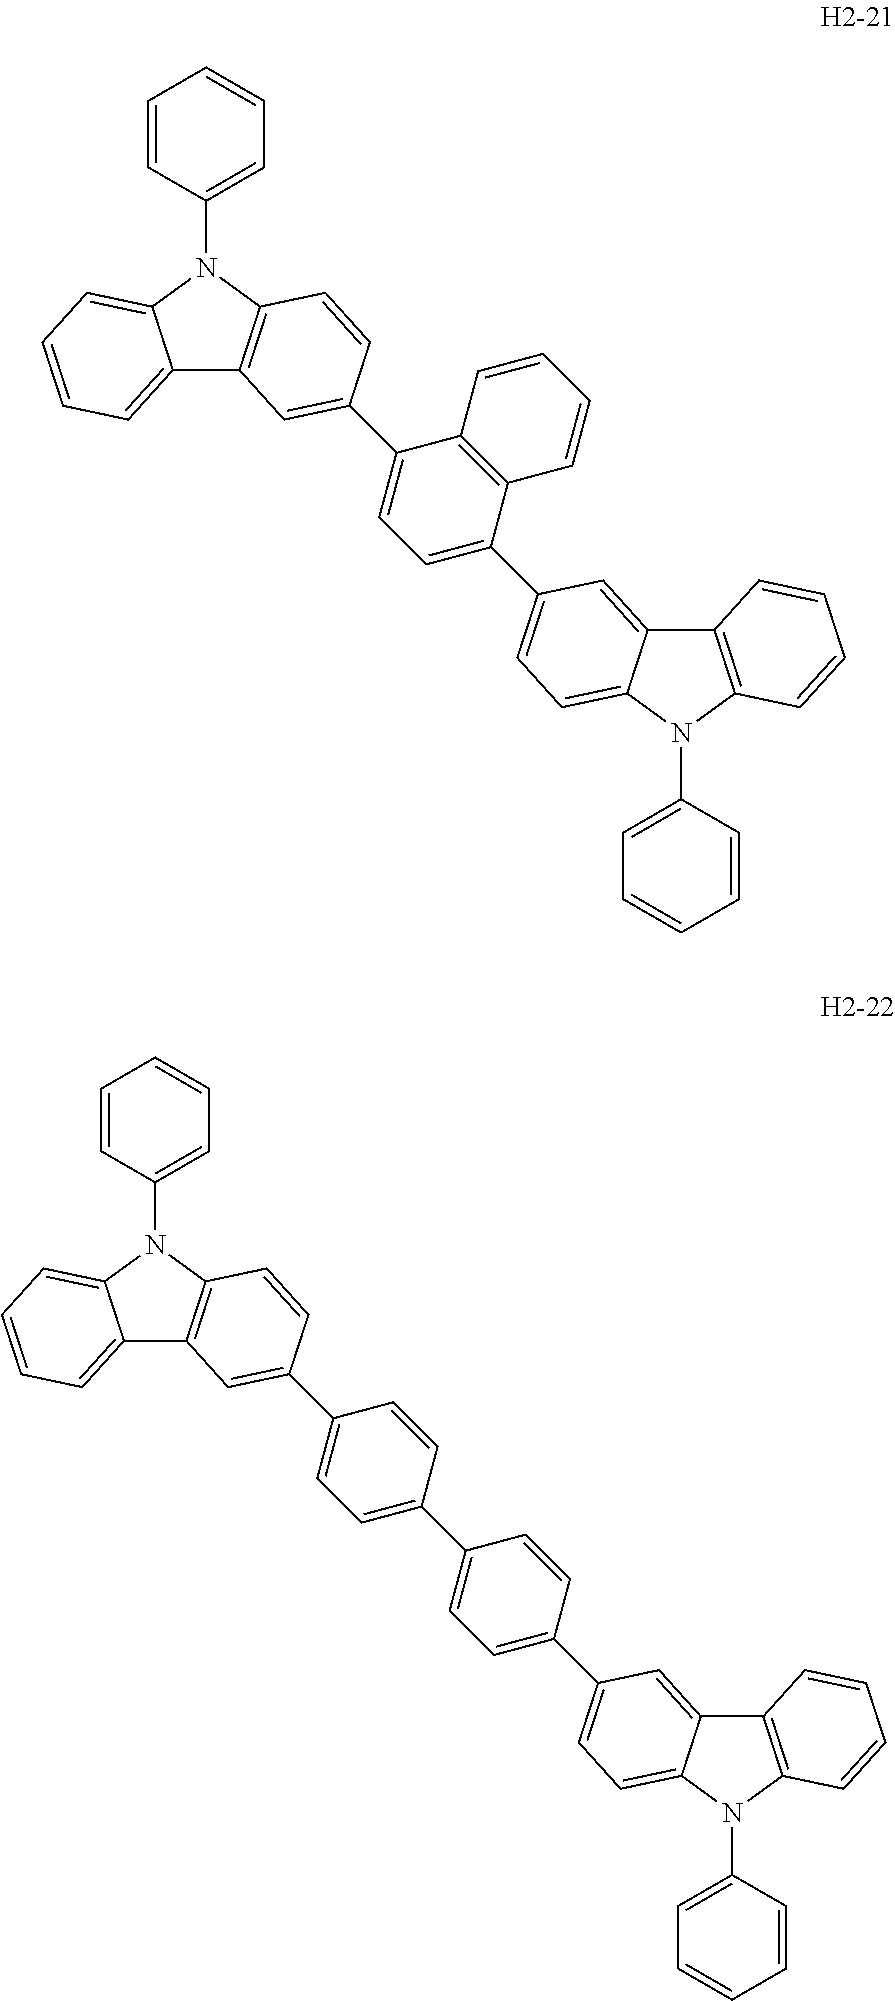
C12=CC=CC=C1N(C1=CC=CC=C1)C1=C2C=C(C2=CC=C(C3=CC=C4C(=C3)C3=C(N4C4=CC=CC=C4)C=CC=C3)C3=C2C=CC=C3)C=C1.C12=CC=CC=C1N(C1=CC=CC=C1)C1=C2C=C(C2=CC=C(C3=CC=C(C4=CC=C5C(=C4)C4=C(N5C5=CC=CC=C5)C=CC=C4)C=C3)C=C2)C=C1
